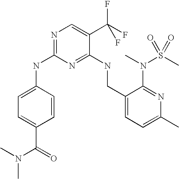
C1(CNC2=NC(NC3=CC=C(C(=O)N(C)C)C=C3)=NC=C2C(F)(F)F)=CC=C(C)N=C1N(C)S(C)(=O)=O
